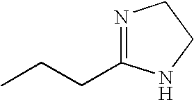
N1=C(CCC)NCC1
